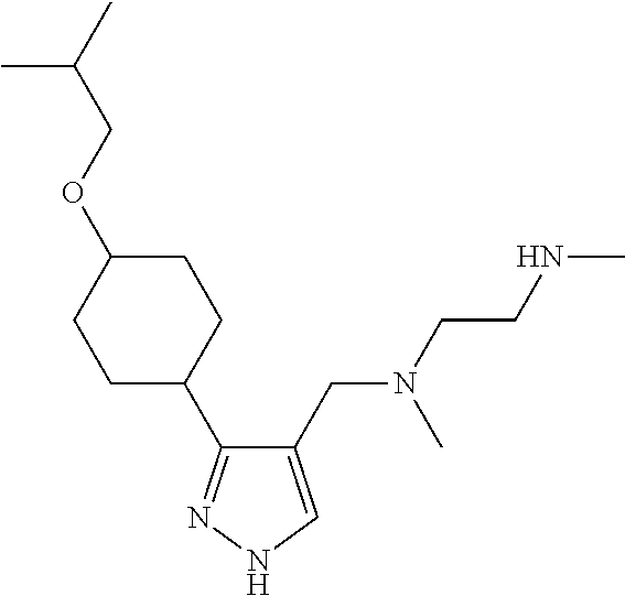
C1(CN(C)CCNC)=CNN=C1C1CCC(OCC(C)C)CC1
